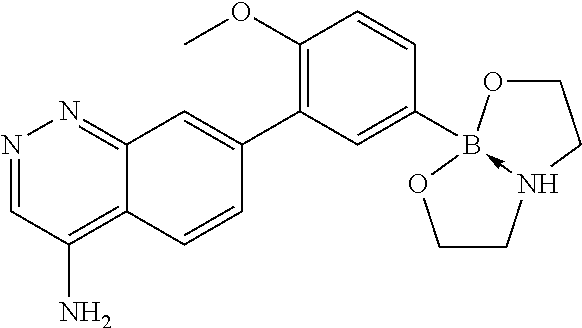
C12=NN=CC(N)=C1C=CC(C1=C(OC)C=CC(B34<-N(CCO3)CCO4)=C1)=C2
